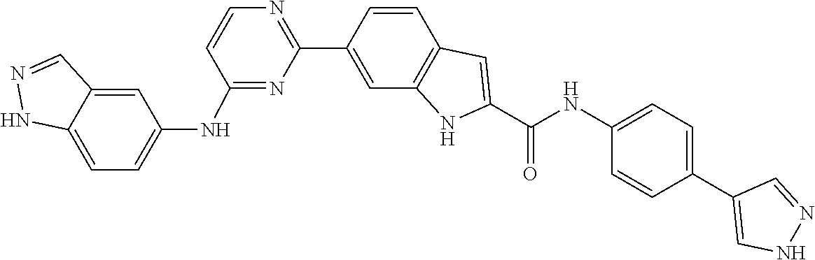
C1=CC2=C(C=C1C1=NC=CC(NC3=CC=C4NN=CC4=C3)=N1)NC(C(=O)NC1=CC=C(C3=CNN=C3)C=C1)=C2
